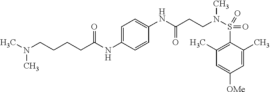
C1=C(NC(CCCCN(C)C)=O)C=CC(NC(CCN(S(=O)(C2=C(C)C=C([OMe])C=C2C)=O)C)=O)=C1
